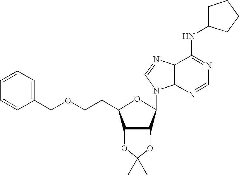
C1(COCCC2C3C(C(N4C5=C(C(NC6CCCC6)=NC=N5)N=C4)O2)OC(C)(C)O3)=CC=CC=C1
